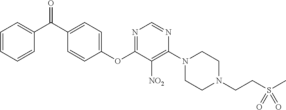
C1(OC2=NC=NC(N3CCN(CCS(C)(=O)=O)CC3)=C2[NO2])=CC=C(C(C2=CC=CC=C2)=O)C=C1
